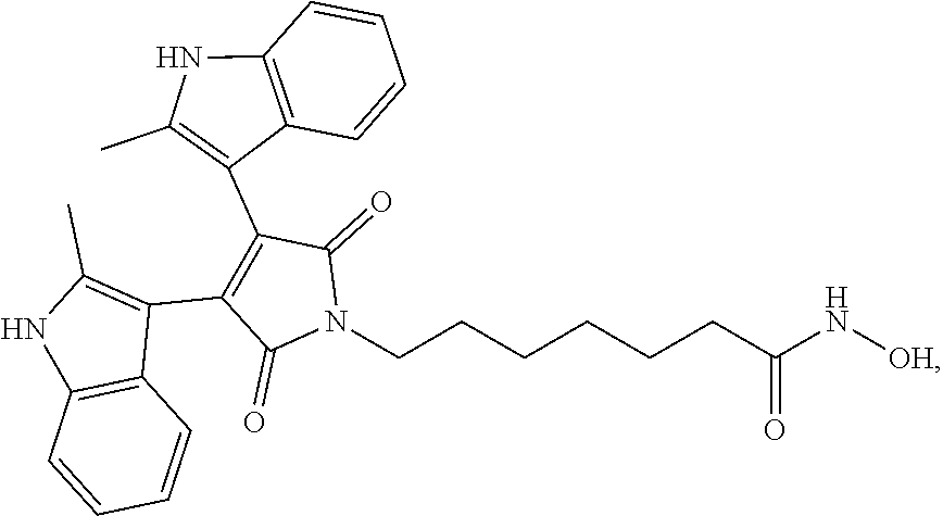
C(C(=O)N[OH])CCCCCN1C(=O)C(C2=C(C)NC3=C2C=CC=C3)=C(C2=C(C)NC3=C2C=CC=C3)C1=O
